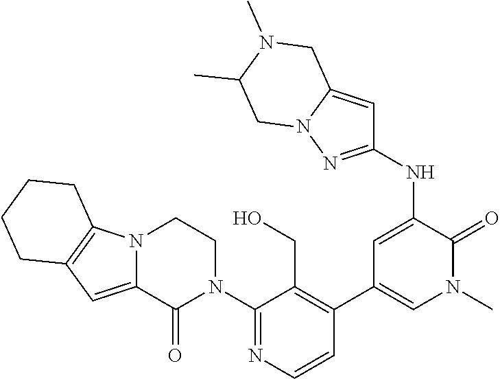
C1(N2CCN3C(=CC4=C3CCCC4)C2=O)=NC=CC(C2=CN(C)C(=O)C(NC3=NN4C(=C3)CN(C)C(C)C4)=C2)=C1CO
